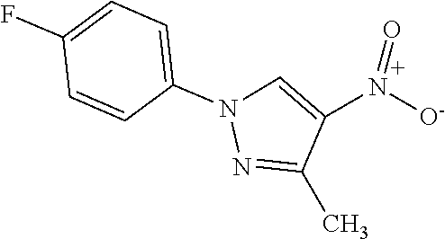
C1=C(N2N=C(C)C(N([O-])=O)=C2)C=CC(F)=C1
